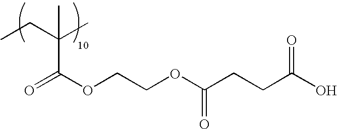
CCC(C)(C(OCCOC(CCC(O)=O)=O)=O)C
